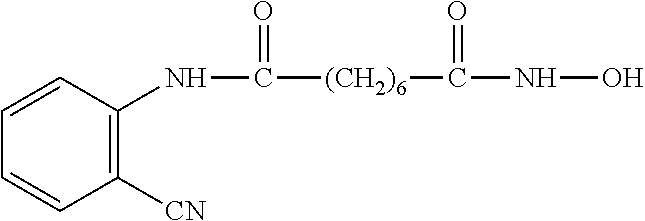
C1=CC(NC(=O)[(CH2)6]C(NO)=O)=C([CN])C=C1
